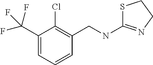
S1C(NCC2=C(Cl)C(C(F)(F)F)=CC=C2)=NCC1
